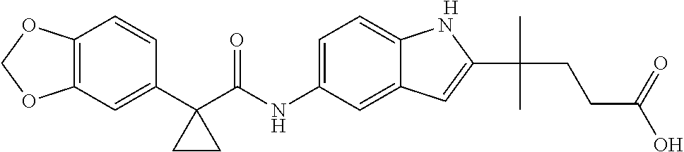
C12=C(C=C(C3(C(NC4=CC=C5C(=C4)C=C(C(C)(CCC(O)=O)C)N5)=O)CC3)C=C1)OCO2.[H]
